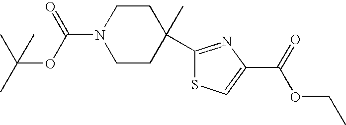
N1(C(OC(C)(C)C)=O)CCC(C)(C2=NC(C(=O)OCC)=CS2)CC1
